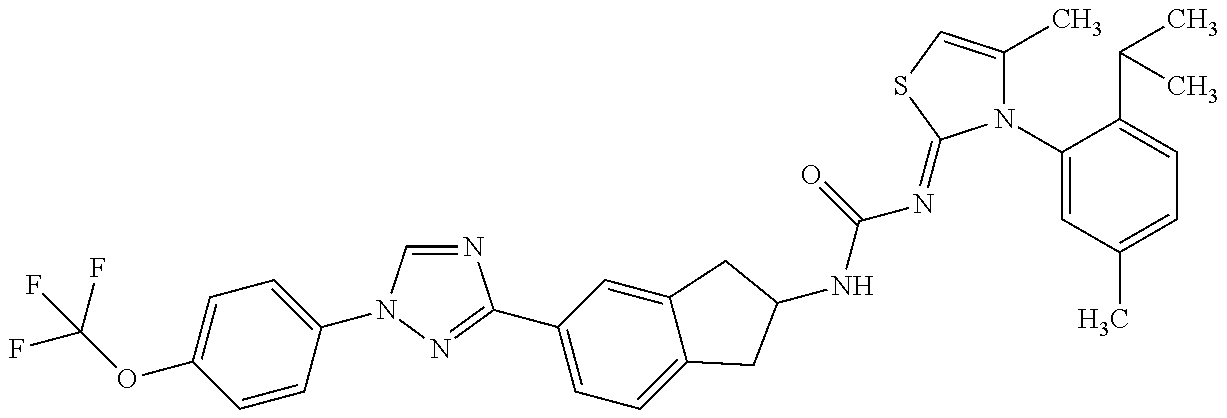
FC(OC1=CC=C(N2C=NC(C3=CC=C4C(=C3)CC(NC(=O)N=C3N(C5=CC(C)=CC=C5C(C)C)C(C)=CS3)C4)=N2)C=C1)(F)F
